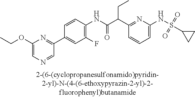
C1(NC(=O)C(C2=NC(NS(C3CC3)(=O)=O)=CC=C2)CC)=C(F)C=C(C2=NC(OCC)=CN=C2)C=C1
